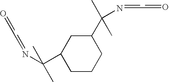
C1CCC(C(C)(C)N=CC=O)CC1C(C)(C)N=CC=O
